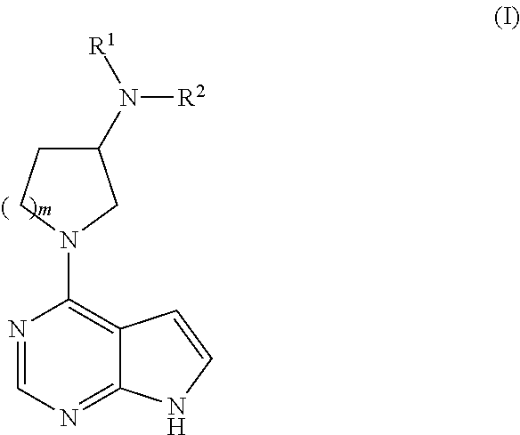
N1=CN=C2C(=C1N1CC(N([R1])[R2])CC1)C=CN2
